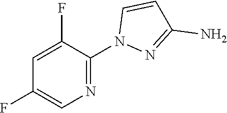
NC1=NN(C2=NC=C(F)C=C2F)C=C1
